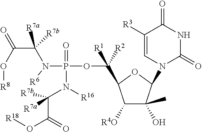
C([R1])([R2])(C1C([R4O])C(O)(C)C(N2C(=O)NC(=O)C([R3])=C2)O1)OP(=O)(N([R16])C(C(=O)O[R18])([R7b])[R7a])N([R6])C(C(O[R8])=O)([R7a])[R7b]
